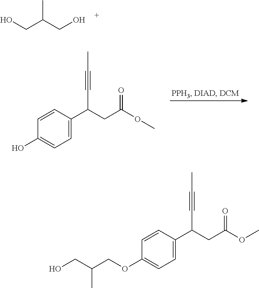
CC(CO)CO.C1=C(C(CC(OC)=O)C#CC)C=CC(O)=C1.C1=C(C(CC(OC)=O)C#CC)C=CC(OCC(CO)C)=C1
